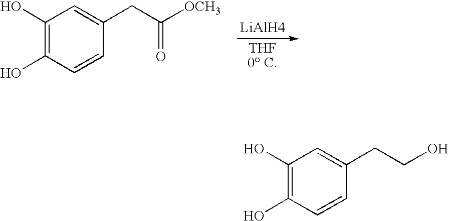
C1(O)=C(O)C=CC(CC([OCH3])=O)=C1.[LiAlH4].C1(O)=C(O)C=CC(CCO)=C1
